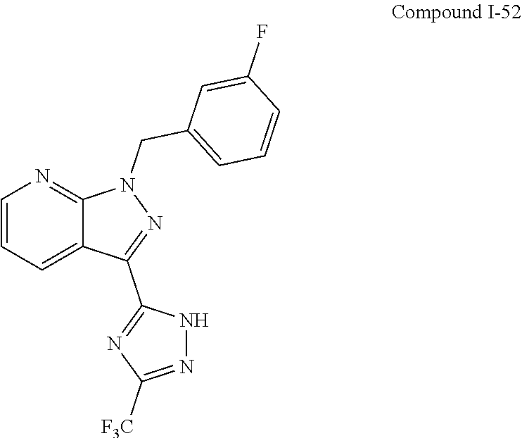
C1(CN2N=C(C3=NC([F3C])=NN3)C3=CC=CN=C23)=CC=CC(F)=C1
